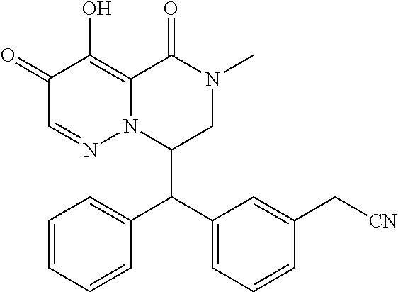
C1=CC=CC(C(C2=CC=CC(C[CN])=C2)C2CN(C)C(=O)C3=C(O)C(=O)C=NN23)=C1
